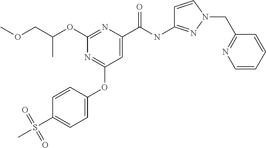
C(C)(COC)OC1=NC(C(NC2=NN(CC3=NC=CC=C3)C=C2)=O)=CC(OC2=CC=C(S(C)(=O)=O)C=C2)=N1
